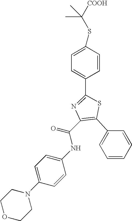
N1(C2=CC=C(NC(C3=C(C4=CC=CC=C4)SC(C4=CC=C(SC([COOH])(C)C)C=C4)=N3)=O)C=C2)CCOCC1
